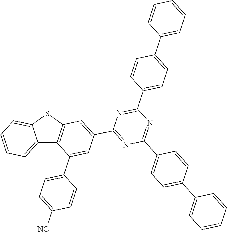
C12=CC=CC=C1SC1=C2C(C2=CC=C([NC])C=C2)=CC(C2=NC(C3=CC=C(C4=CC=CC=C4)C=C3)=NC(C3=CC=C(C4=CC=CC=C4)C=C3)=N2)=C1
